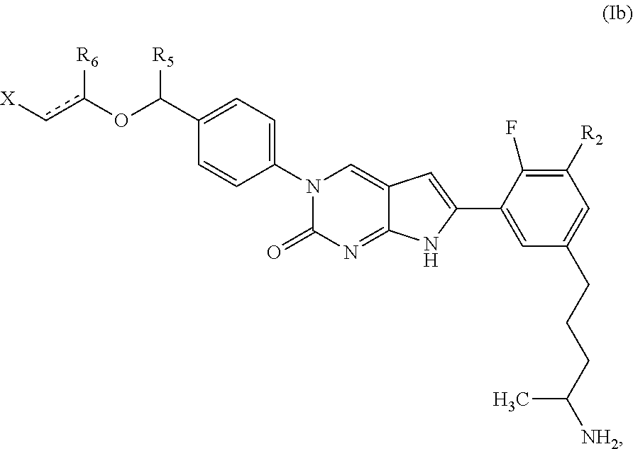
C1=C(C(Oc(c[X])[R6])[R5])C=CC(N2C(=O)N=C3C(=C2)C=C(C2=CC(CCCC([NH2])C)=CC([R2])=C2F)N3)=C1
